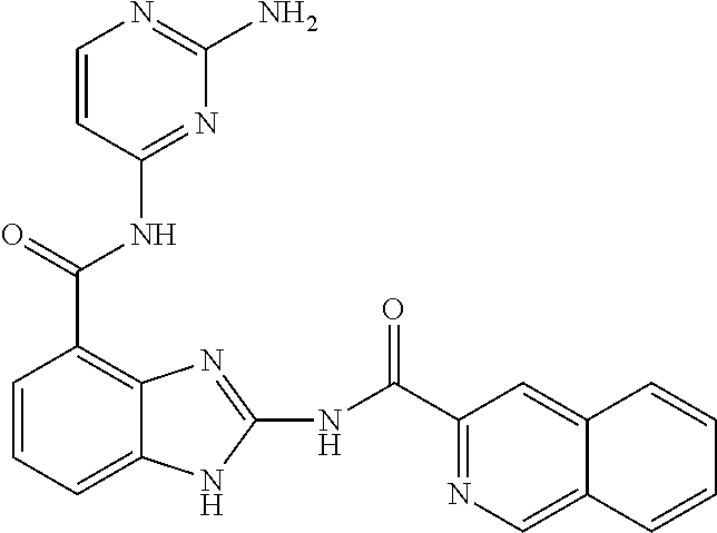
C1=CC=C2C(=C1C(=O)NC1=NC(N)=NC=C1)N=C(NC(C1=NC=C3C(=C1)C=CC=C3)=O)N2
